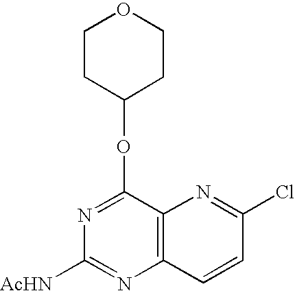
C12=C(C(OC3CCOCC3)=NC([AcHN])=N1)N=C(Cl)C=C2
